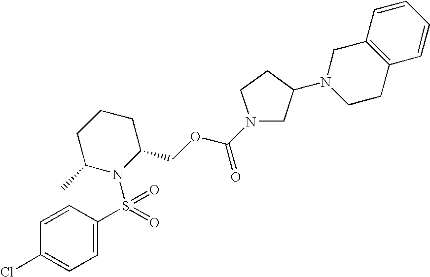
C1=C(S(=O)(=O)N2C(COC(N3CC(N4CCC5=C(C4)C=CC=C5)CC3)=O)CCCC2C)C=CC(Cl)=C1
